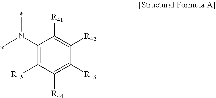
CN(C1=C([R45])C([R44])=C([R43])C([R42])=C1[R41])C
